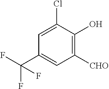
C1(C(F)(F)F)=CC([CHO])=C(O)C(Cl)=C1
